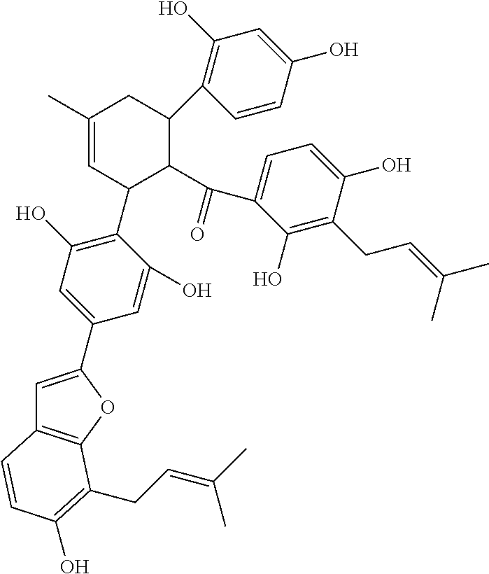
C1(C)=CC(C2=C(O)C=C(C3=CC4=C(O3)C(CC=C(C)C)=C(O)C=C4)C=C2O)C(C(C2=CC=C(O)C(CC=C(C)C)=C2O)=O)C(C2=C(O)C=C(O)C=C2)C1
